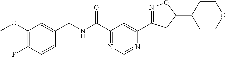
C1(OC)=C(F)C=CC(CNC(C2=NC(C)=NC(C3=NOC(C4CCOCC4)C3)=C2)=O)=C1
